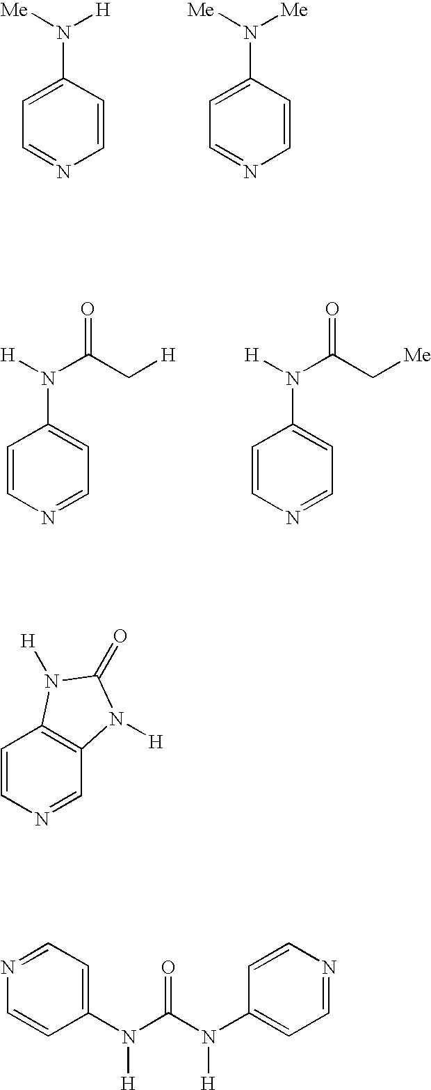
C1=C(N([H])[Me])C=CN=C1.C1=C(N([Me])[Me])C=CN=C1.C1=CN=CC=C1N([H])C(C[H])=O.C1=CN=CC=C1N([H])C(C[Me])=O.C1=CN=CC2=C1N([H])C(=O)N2[H].N1=CC=C(N(C(=O)N(C2=CC=NC=C2)[H])[H])C=C1
